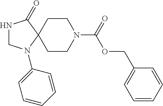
N1CN(C2=CC=CC=C2)C2(C1=O)CCN(C(OCC1=CC=CC=C1)=O)CC2
